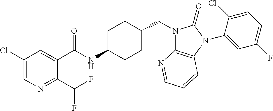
C1(Cl)=CN=C(C(F)F)C(C(NC2CCC(CN3C4=C(N(C5=CC(F)=CC=C5Cl)C3=O)C=CC=N4)CC2)=O)=C1
